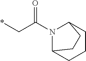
*CC(N1C2CCCC1CC2)=O
